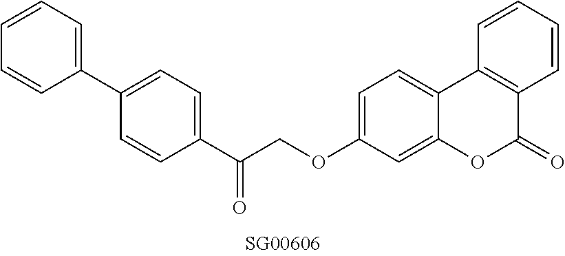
O(C1=CC=C2C(=C1)OC(=O)C1=C2C=CC=C1)CC(C1=CC=C(C2=CC=CC=C2)C=C1)=O
